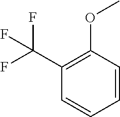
C1(C(F)(F)F)=C(OC)C=CC=C1
